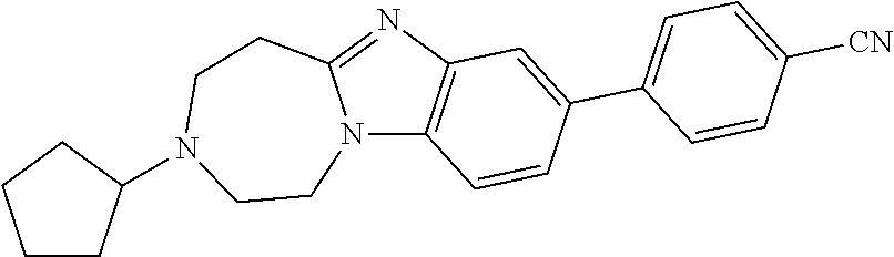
N12C3=C(N=C1CCN(C1CCCC1)CC2)C=C(C1=CC=C([CN])C=C1)C=C3
